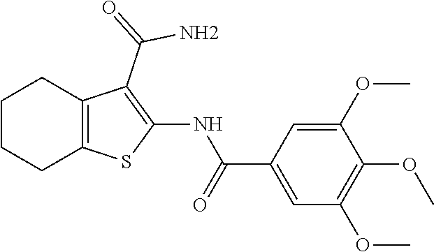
C1CCC2=C(C1)C(C(N)=O)=C(NC(=O)C1=CC(OC)=C(OC)C(OC)=C1)S2
